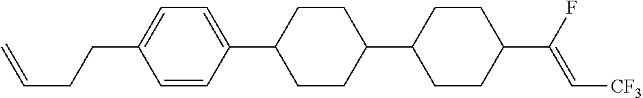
C1=CC(C2CCC(C3CCC(C(F)=C[CF3])CC3)CC2)=CC=C1CCC=C
